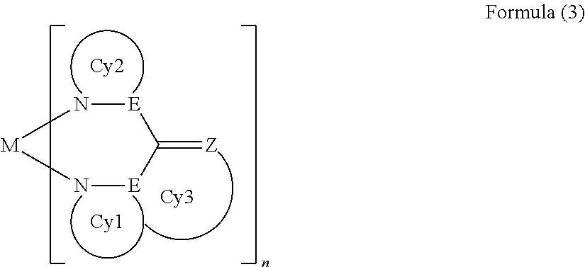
[Cy2].[Cy1].N1[E]C(=[Z])[E]N[M]1.[Cy3]
